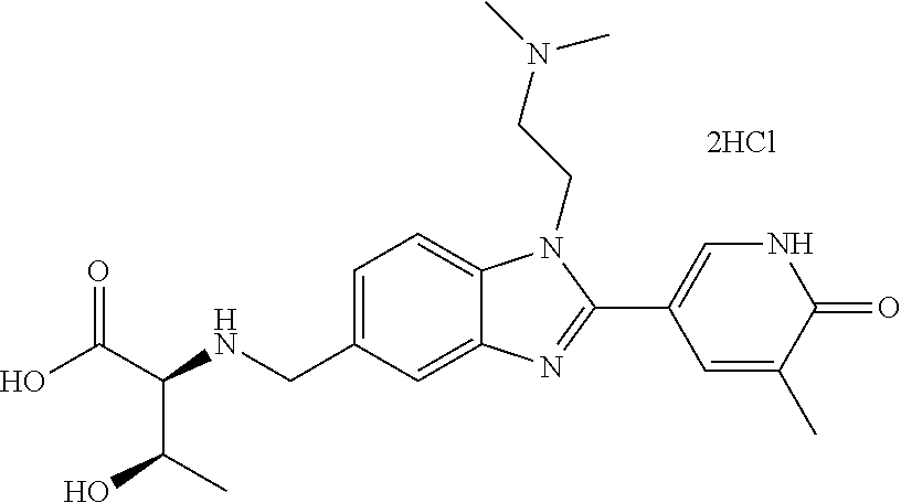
OC(C(NCC1=CC=C2C(=C1)N=C(C1=CNC(=O)C(C)=C1)N2CCN(C)C)C(C)O)=O.[2HCl]
